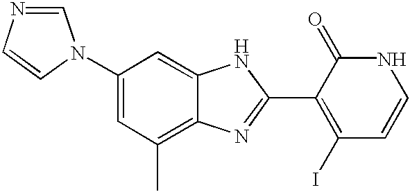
C1(N2C=NC=C2)=CC(C)=C2C(=C1)NC(C1=C(I)C=CNC1=O)=N2
